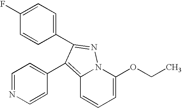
C1(F)=CC=C(C2=NN3C(=C2C2=CC=NC=C2)C=CC=C3OCC)C=C1
